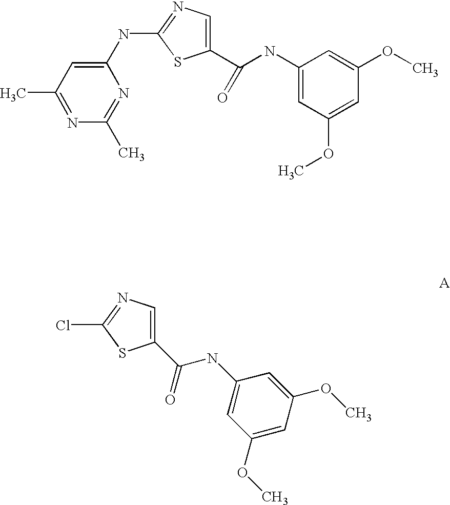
C1(NC2=NC=C(C(NC3=CC(OC)=CC(OC)=C3)=O)S2)=CC(C)=NC(C)=N1.ClC1=NC=C(C(NC2=CC(OC)=CC(OC)=C2)=O)S1
